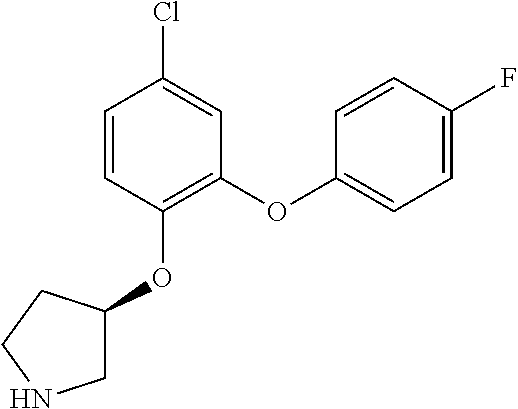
C1=CC(OC2CNCC2)=C(OC2=CC=C(F)C=C2)C=C1Cl
